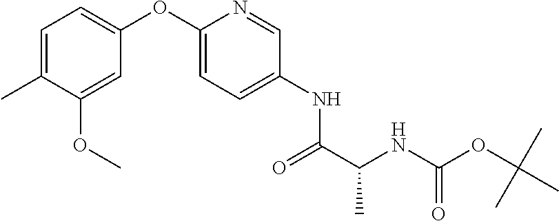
C1=C(OC2=CC=C(C)C(OC)=C2)N=CC(NC(C(NC(OC(C)(C)C)=O)C)=O)=C1
